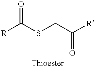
[R]C(SCC([R])=O)=O
